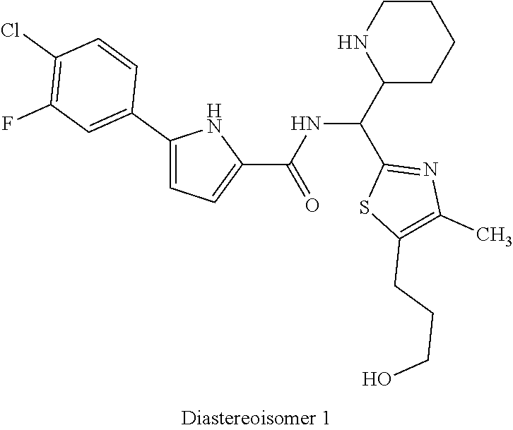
C1CNC(C(C2=NC(C)=C(CCCO)S2)NC(C2=CC=C(C3=CC(F)=C(Cl)C=C3)N2)=O)CC1
